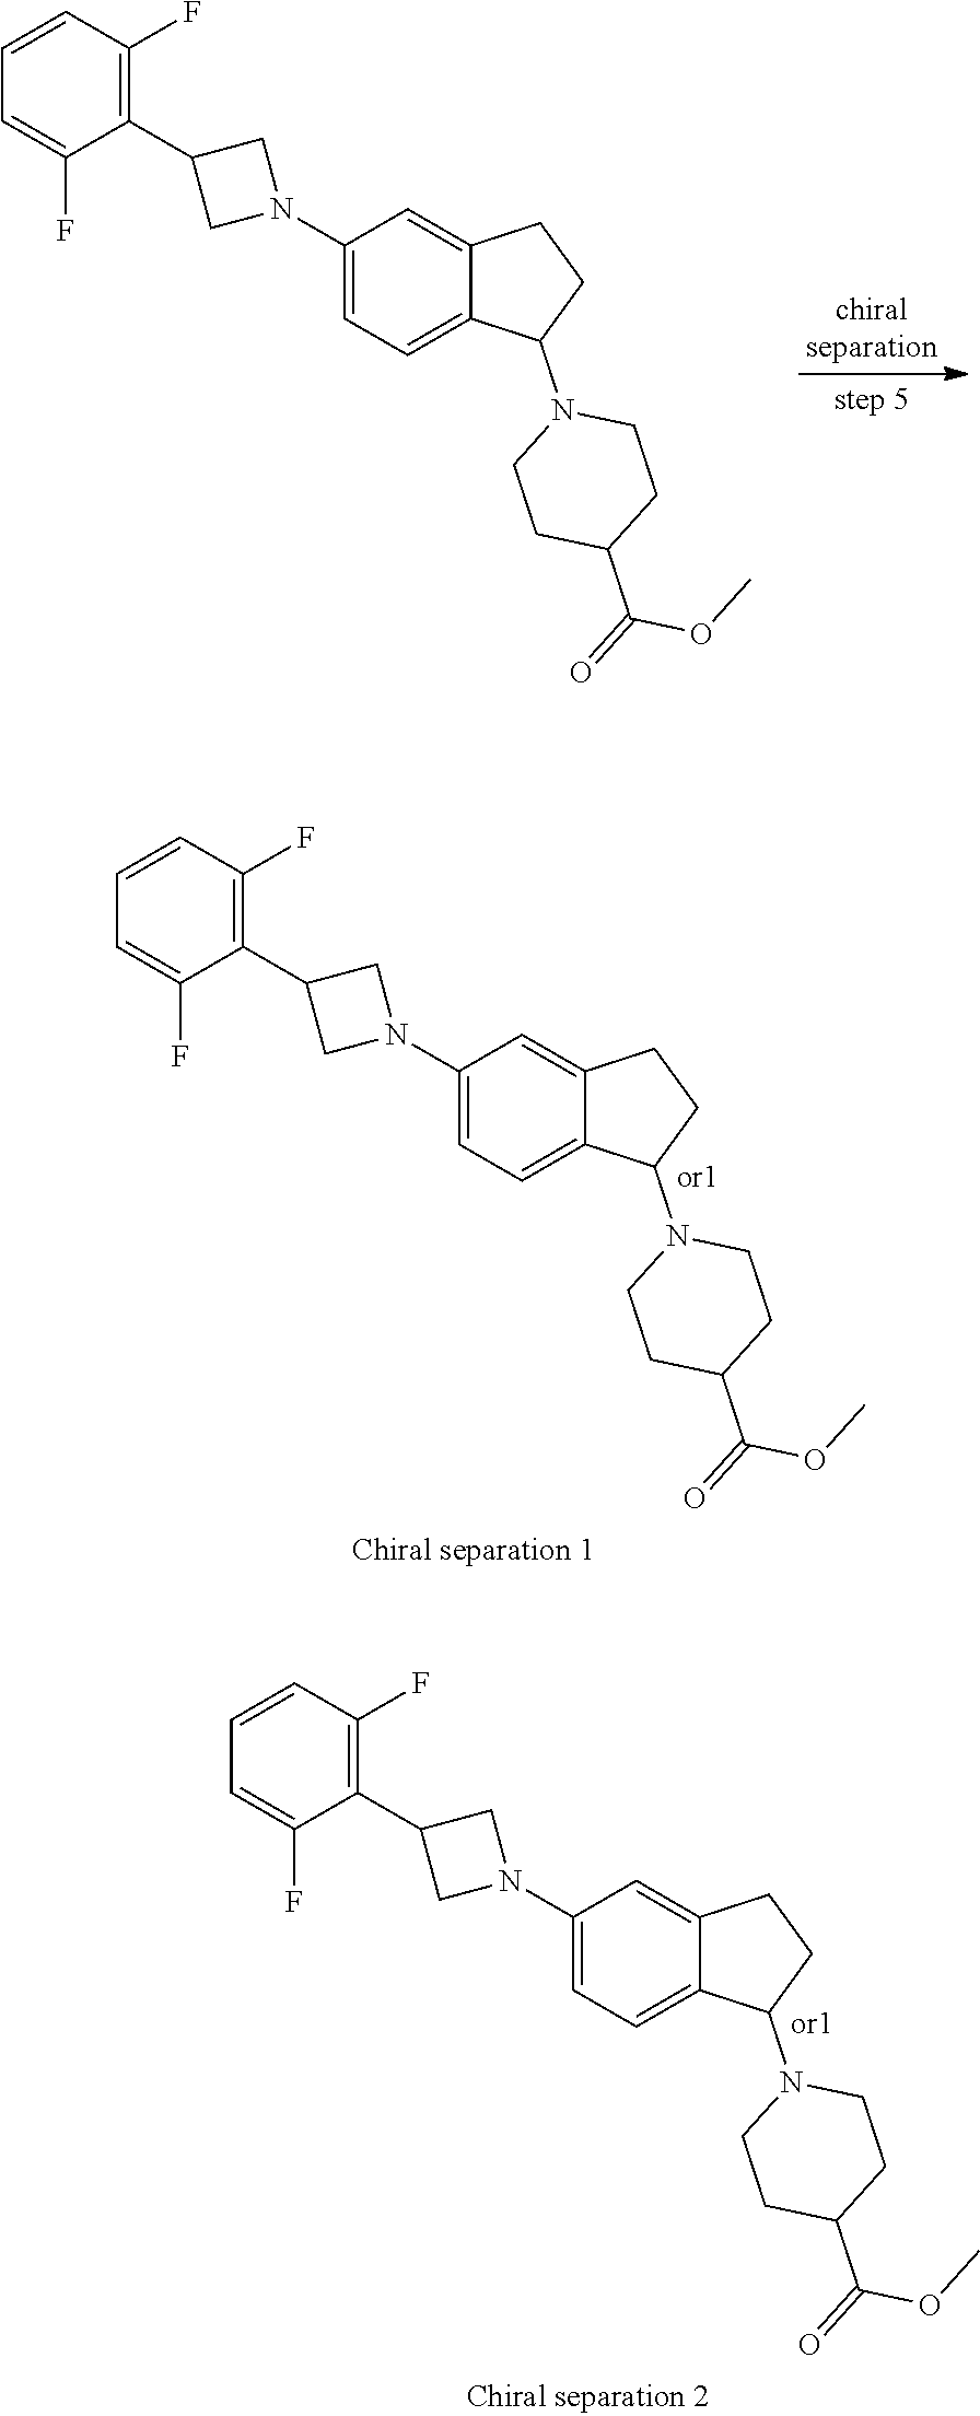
C1=CC(F)=C(C2CN(C3=CC=C4C(=C3)CCC4N3CCC(C(OC)=O)CC3)C2)C(F)=C1.C1=CC(F)=C(C2CN(C3=CC=C4C(=C3)CCC4N3CCC(C(OC)=O)CC3)C2)C(F)=C1.C1=CC(F)=C(C2CN(C3=CC=C4C(=C3)CCC4N3CCC(C(OC)=O)CC3)C2)C(F)=C1
